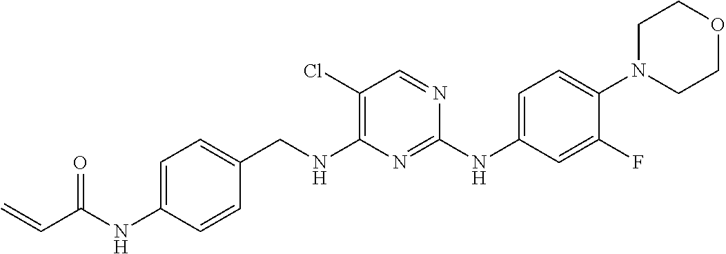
C1=C(NC(C=C)=O)C=CC(CNC2=C(Cl)C=NC(NC3=CC=C(N4CCOCC4)C(F)=C3)=N2)=C1
